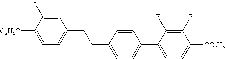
C1=C(F)C([C2H5O])=CC=C1CCC1=CC=C(C2=CC=C([OC2H5])C(F)=C2F)C=C1
